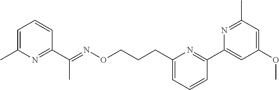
C1=C(C)N=C(C(=NOCCCC2=CC=CC(C3=CC(OC)=CC(C)=N3)=N2)C)C=C1
